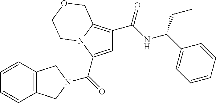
C1=C(C(=O)N2CC3=C(C=CC=C3)C2)N2C(=C1C(NC(C1=CC=CC=C1)CC)=O)COCC2
